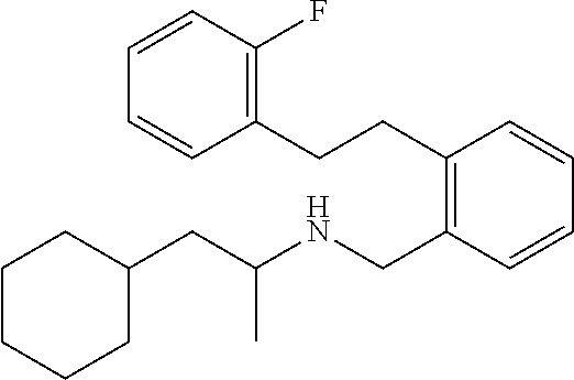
C1C(CC(NCC2=C(CCC3=C(F)C=CC=C3)C=CC=C2)C)CCCC1
